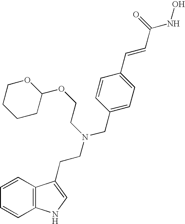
C12=C(C=CC=C1)C(CCN(CC1=CC=C(C=CC(=O)NO)C=C1)CCOC1OCCCC1)=CN2
